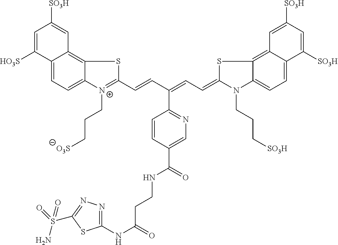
C12=CC=C3C(=C1C=C([SO3H])C=C2[HO3S])SC(C=CC(=CC=C1N(CCC[SO3H])C2=CC=C4C(=C2S1)C=C([SO3H])C=C4[SO3H])C1=NC=C(C(NCCC(NC2=NN=C(S(N)(=O)=O)S2)=O)=O)C=C1)=[N+]3CCC[O3S]
